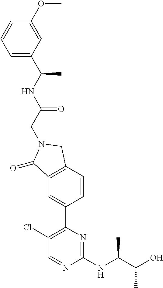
C1(Cl)=C(C2=CC3=C(C=C2)CN(CC(NC(C2=CC=CC(OC)=C2)C)=O)C3=O)N=C(NC(C)C(O)C)N=C1
